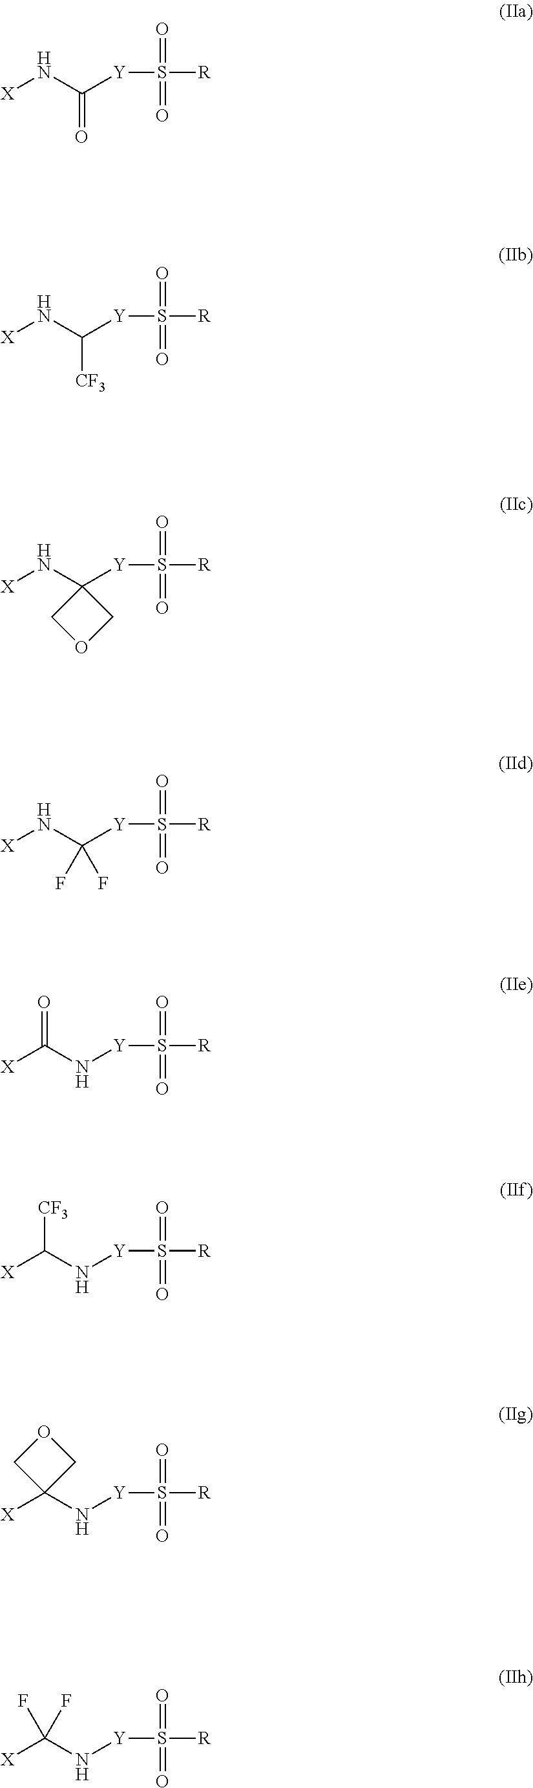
S([R])([Y]C(N[X])=O)(=O)=O.S([R])([Y]C(N[X])[CF3])(=O)=O.S([R])([Y]C1(N[X])COC1)(=O)=O.S([R])([Y]C(N[X])(F)F)(=O)=O.S([R])([Y]NC([X])=O)(=O)=O.S([R])([Y]NC([X])[CF3])(=O)=O.S([R])([Y]NC1([X])COC1)(=O)=O.S([R])([Y]NC([X])(F)F)(=O)=O
